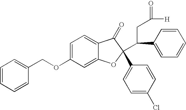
C1=CC=CC(COC2=CC=C3C(=C2)OC(C(C2=CC=CC=C2)CC(=O)[H])(C2=CC=C(Cl)C=C2)C3=O)=C1
